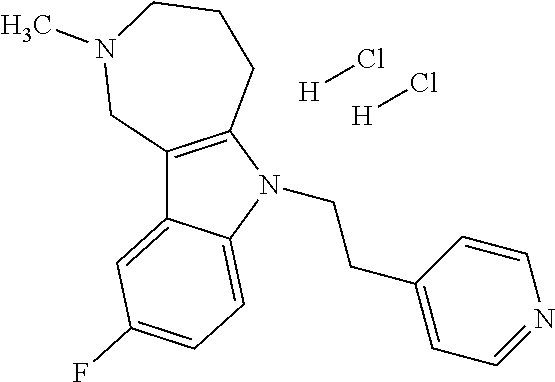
C12=C(N(CCC3=CC=NC=C3)C3=CC=C(F)C=C13)CCCN(C)C2.[H]Cl.[H]Cl
